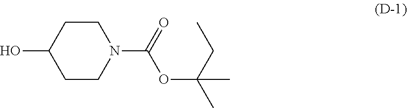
C1CN(C(=O)OC(C)(CC)C)CCC1O
